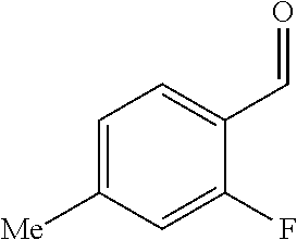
C1=C([Me])C=C(F)C(C=O)=C1
